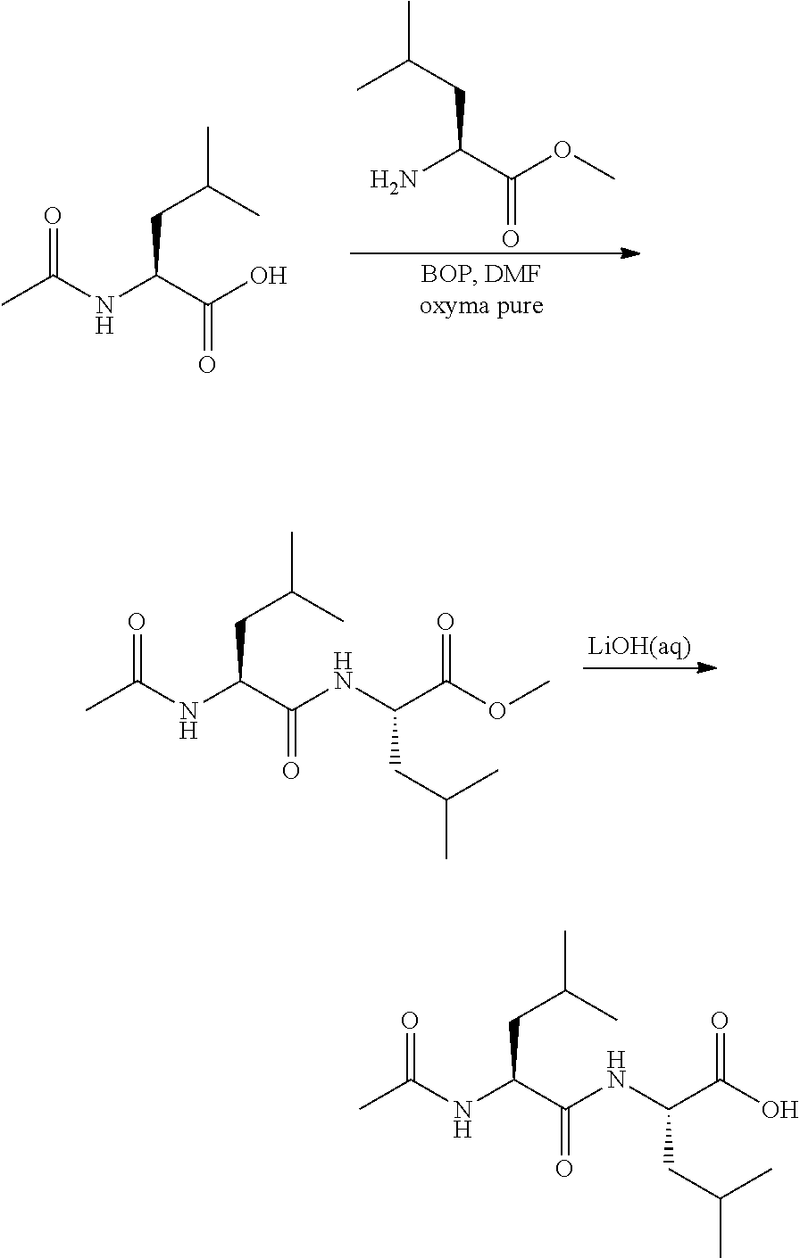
NC(C(OC)=O)CC(C)C.N(C(C(O)=O)CC(C)C)C(C)=O.N(C(C(NC(C(OC)=O)CC(C)C)=O)CC(C)C)C(C)=O.N(C(C(NC(C(O)=O)CC(C)C)=O)CC(C)C)C(C)=O
